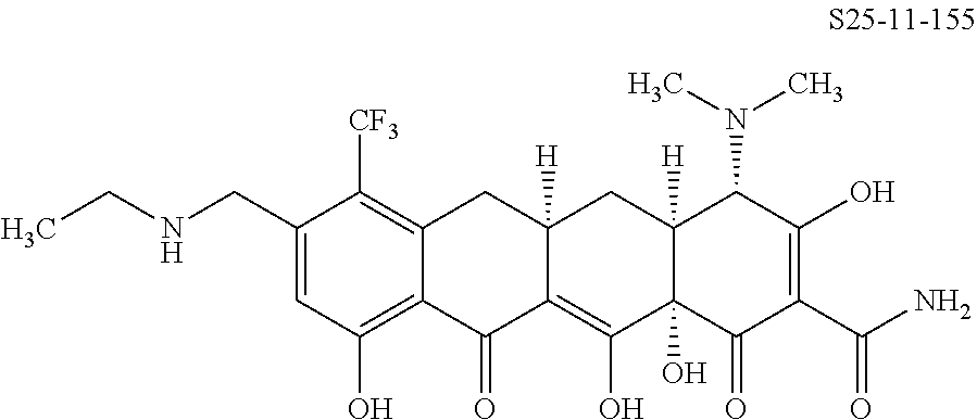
C1(CNCC)=CC(O)=C2C(=C1[CF3])CC1([H])C(=C(O)C3(O)C([H])(C1)C(N(C)C)C(O)=C(C(N)=O)C3=O)C2=O
